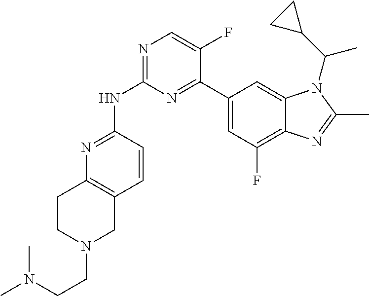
N1=C(NC2=NC=C(F)C(C3=CC(F)=C4C(=C3)N(C(C3CC3)C)C(C)=N4)=N2)C=CC2=C1CCN(CCN(C)C)C2
